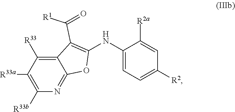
C1(NC2=C(C(=O)[R1])C3=C([R33])C([R33a])=C([R33b])N=C3O2)=CC=C([R2])C=C1[R2a]
